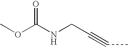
C(NCC#CC)(OC)=O
